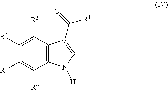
C1([R3])=C([R4])C([R5])=C([R6])C2=C1C(C(=O)[R1])=CN2[H]
